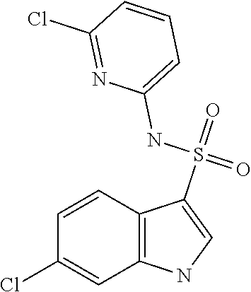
C1=CC2=C(C=C1Cl)NC=C2S(=O)(NC1=CC=CC(Cl)=N1)=O
